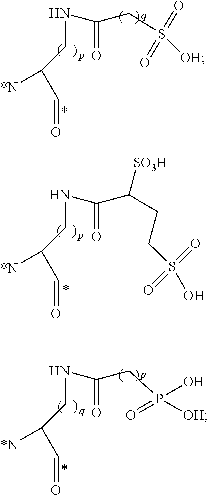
N(CC([*N])C=O)C(CS([OH])(=O)=O)=O.N(CC([*N])C=O)C(=O)C(CCS(=O)(=O)O)[SO3H].N(CC([*N])C=O)C(=O)CP(O)(=O)[OH]
